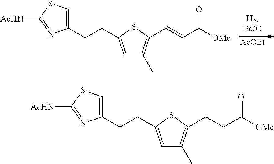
[AcOEt].C1(CCC2=CC(C)=C(C=CC([OMe])=O)S2)=CSC([AcHN])=N1.C1(CCC2=CC(C)=C(CCC([OMe])=O)S2)=CSC([AcHN])=N1
